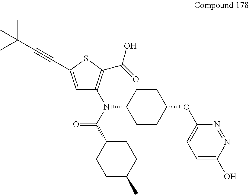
C(N(C1=C(C(=O)O)SC(C#CC(C)(C)C)=C1)C1CCC(OC2=CC=C(O)N=N2)CC1)(C1CCC(C)CC1)=O
